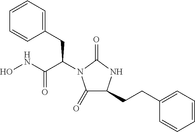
ONC(C(CC1=CC=CC=C1)N1C(=O)C(CCC2=CC=CC=C2)NC1=O)=O
